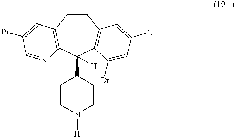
C1(C2CCN([H])CC2)([H])C2=C(CCC3=C1N=CC(Br)=C3)C=C(Cl)C=C2Br
